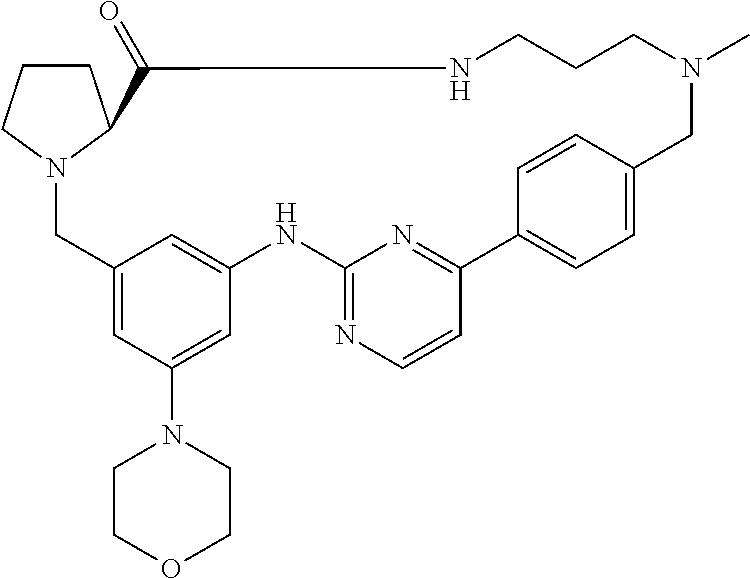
C1CCN2C1C(=O)NCCCN(C)CC1=CC=C(C3=NC(=NC=C3)NC3=CC(=CC(N4CCOCC4)=C3)C2)C=C1
